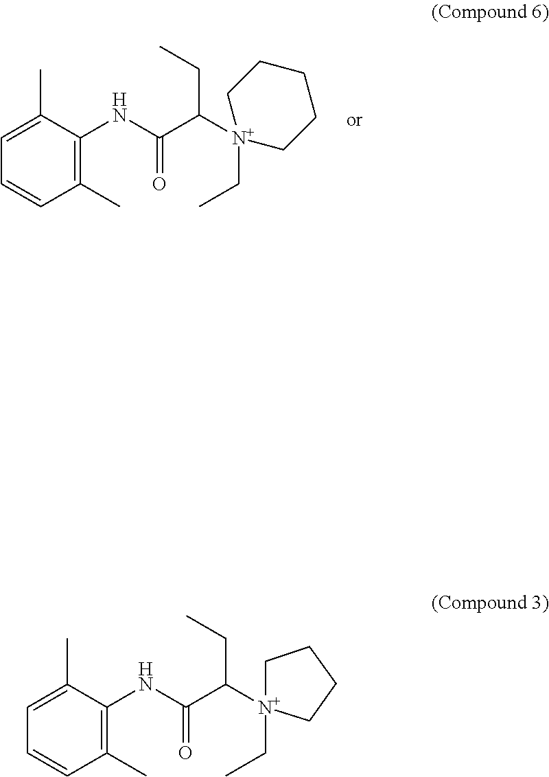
C1(C)=C(NC(C([N+]2(CC)CCCCC2)CC)=O)C(C)=CC=C1.C1(C)=C(NC(C([N+]2(CC)CCCC2)CC)=O)C(C)=CC=C1
